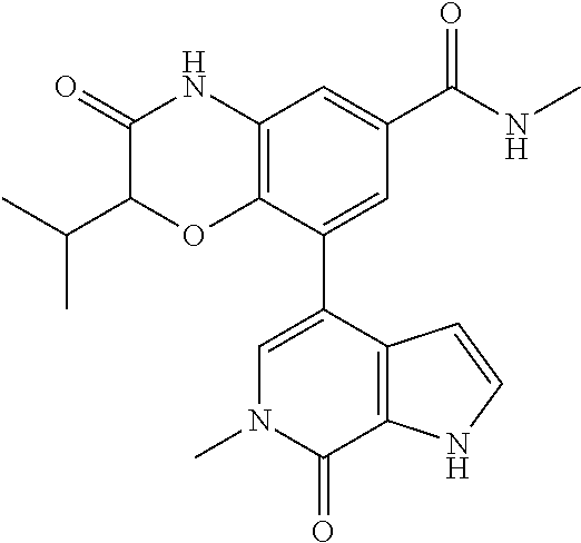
C1(=O)C(C(C)C)OC2=C(N1)C=C(C(=O)NC)C=C2C1=CN(C)C(=O)C2=C1C=CN2
